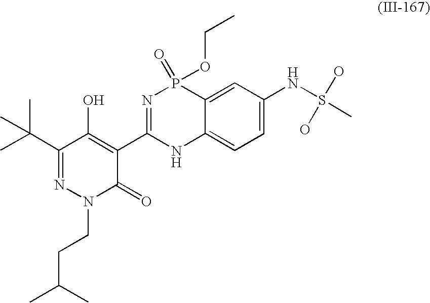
C1(C(C)(C)C)=NN(CCC(C)C)C(=O)C(C2=NP(=O)(OCC)C3=CC(NS(C)(O)O)=CC=C3N2)=C1O
